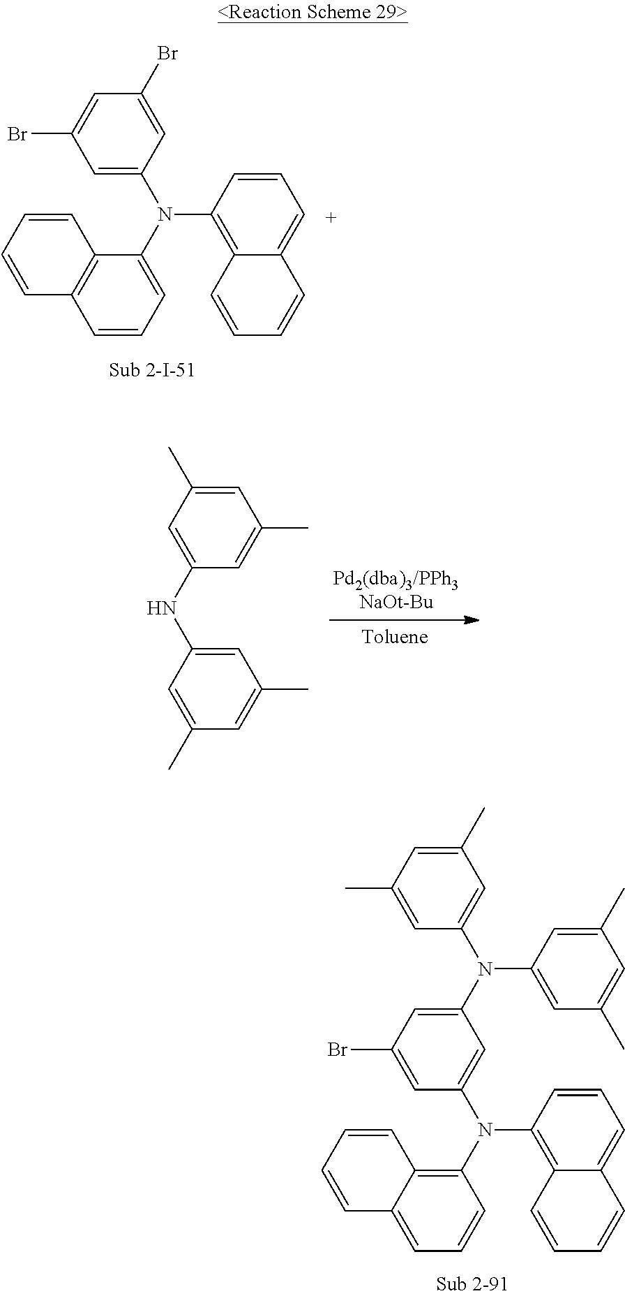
C12=C(C=CC=C1N(C1=C3C(=CC=C1)C=CC=C3)C1=CC(Br)=CC(Br)=C1)C=CC=C2.C1=C(C)C=C(NC2=CC(C)=CC(C)=C2)C=C1C.C1=C(N(C2=CC(C)=CC(C)=C2)C2=CC(C)=CC(C)=C2)C=C(N(C2=C3C(=CC=C2)C=CC=C3)C2=C3C(=CC=C2)C=CC=C3)C=C1Br
